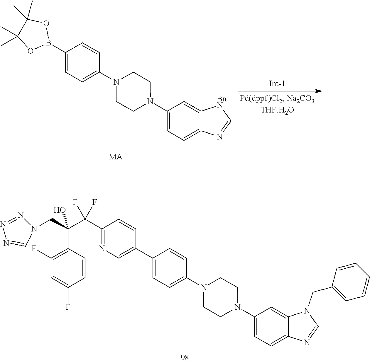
C1(N2CCN(C3=CC=C(C4=CN=C(C(F)(C(CN5N=NN=C5)(C5=C(F)C=C(F)C=C5)O)F)C=C4)C=C3)CC2)=CC=C2C(=C1)N(CC1=CC=CC=C1)C=N2.C1(N2CCN(C3=CC=C(B4OC(C)(C)C(C)(C)O4)C=C3)CC2)=CC=C2C(=C1)[BnN]C=N2.[MA]
